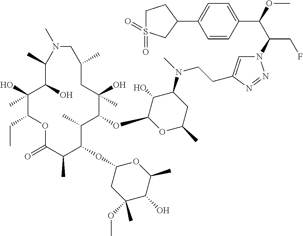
C1(O)(C)C(CC)OC(=O)C(C)C(OC2CC(OC)(C)C(O)C(C)O2)C(C)C(OC2OC(C)CC(N(C)CCC3=CN(C(C(OC)C4=CC=C(C5CS(=O)(=O)CC5)C=C4)CF)N=N3)C2O)C(O)(C)CC(C)CN(C)C(C)C1O
